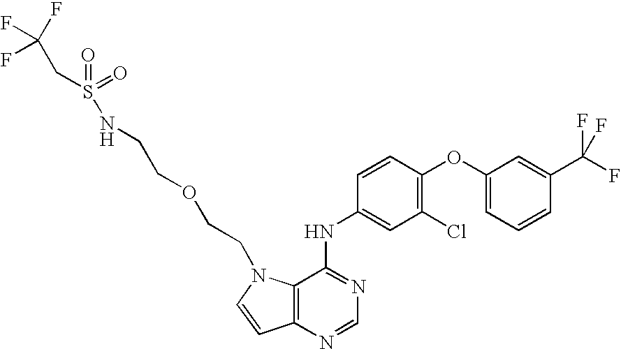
C1(OC2=C(Cl)C=C(NC3=NC=NC4=C3N(CCOCCNS(=O)(=O)CC(F)(F)F)C=C4)C=C2)=CC=CC(C(F)(F)F)=C1
